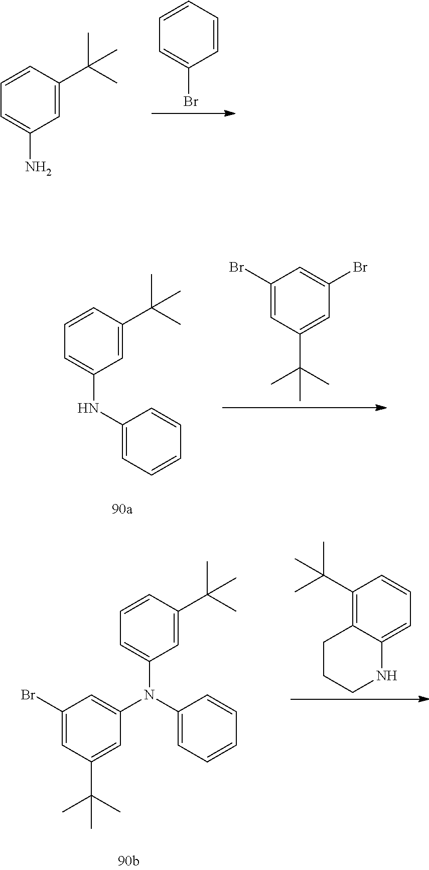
C1=CC=CC(Br)=C1.C1=CC(C(C)(C)C)=CC(N)=C1.C1(NC2=CC=CC(C(C)(C)C)=C2)=CC=CC=C1.C1(Br)=CC(C(C)(C)C)=CC(Br)=C1.C1(Br)=CC(C(C)(C)C)=CC(N(C2=CC=CC=C2)C2=CC=CC(C(C)(C)C)=C2)=C1.C1(C(C)(C)C)=C2C(=CC=C1)NCCC2
